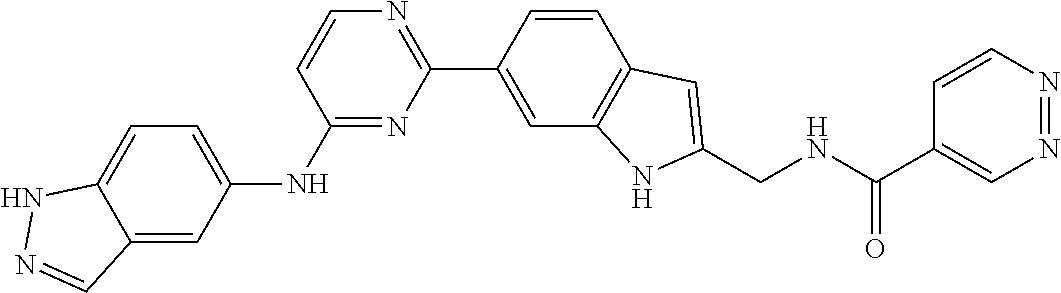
C1(C2=CC3=C(C=C2)C=C(CNC(C2=CN=NC=C2)=O)N3)=NC=CC(NC2=CC=C3C(=C2)C=NN3)=N1
